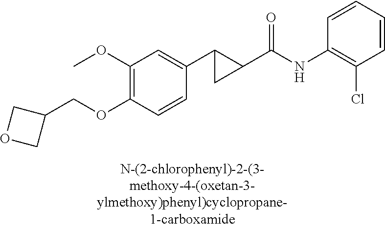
C1(OC)=C(OCC2COC2)C=CC(C2C(C(NC3=C(Cl)C=CC=C3)=O)C2)=C1
